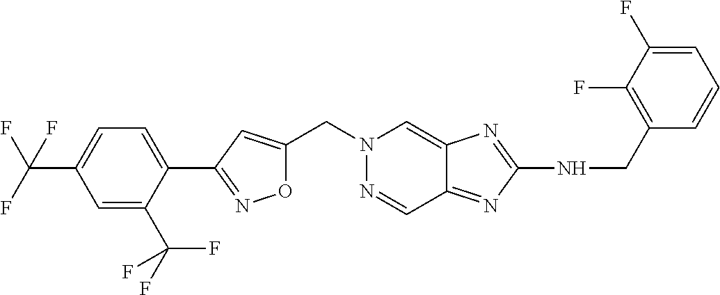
C(N1N=CC2=NC(NCC3=C(F)C(F)=CC=C3)=NC2=C1)C1=CC(C2=CC=C(C(F)(F)F)C=C2C(F)(F)F)=NO1
